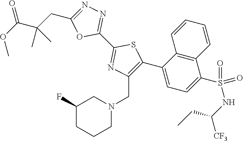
C1(C2=NN=C(CC(C(OC)=O)(C)C)O2)=NC(CN2CC(F)CCC2)=C(C2=CC=C(S(NC(CC)[CF3])(=O)=O)C3=C2C=CC=C3)S1
